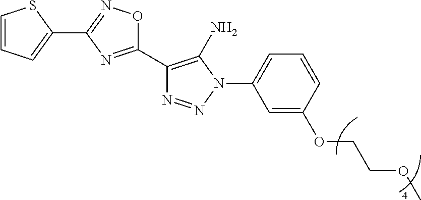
C1=CC=C(C2=NOC(C3=C(N)N(C4=CC=CC(OCCOC)=C4)N=N3)=N2)S1
